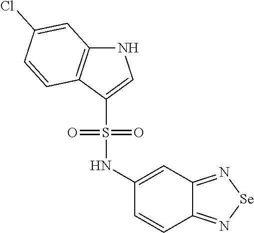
N1C2=C(C(S(=O)(=O)NC3=CC4=N[Se]N=C4C=C3)=C1)C=CC(Cl)=C2
